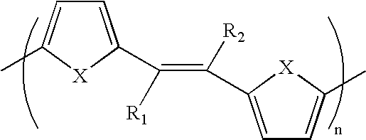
C1=C(C(=C([R2])C2=CC=C(C)[X]2)[R1])[X]C(C)=C1
